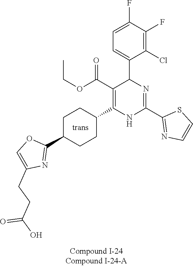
C1(F)=C(Cl)C(C2N=C(C3=NC=CS3)NC(C3CCC(C4=NC(CCC(O)=O)=CO4)CC3)=C2C(OCC)=O)=CC=C1F
